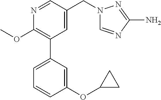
C1(OC)=C(C2=CC=CC(OC3CC3)=C2)C=C(CN2C=NC(N)=N2)C=N1
